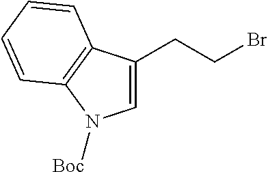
C1=C(CCBr)C2=C(N1[Boc])C=CC=C2
